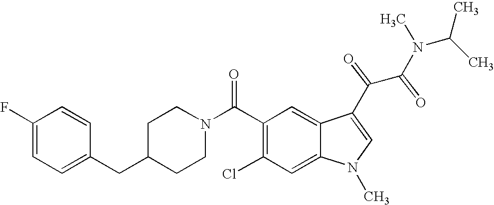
C1(F)=CC=C(CC2CCN(C(C3=C(Cl)C=C4C(=C3)C(C(C(N(C(C)C)C)=O)=O)=CN4C)=O)CC2)C=C1
